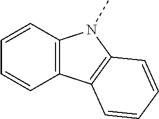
C1=CC=CC2=C1C1=C(N2C)C=CC=C1
